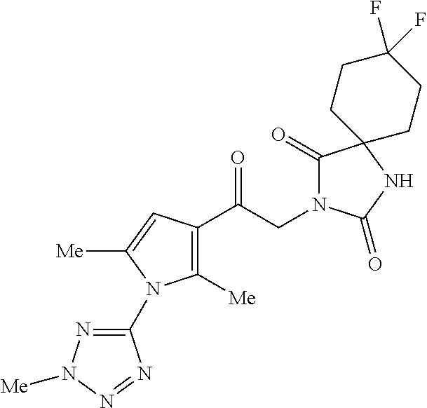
C1([Me])=C(C(CN2C(=O)C3(NC2=O)CCC(F)(F)CC3)=O)C=C([Me])N1C1=NN([Me])N=N1
